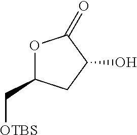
O1C(C[OTBS])CC(O)C1=O
